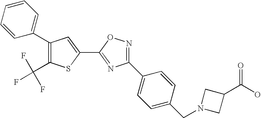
C1(C2=CC=CC=C2)=C(C(F)(F)F)SC(C2=NC(C3=CC=C(CN4CC(C(O)=O)C4)C=C3)=NO2)=C1
